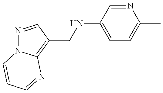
N1=CC(CNC2=CC=C(C)N=C2)=C2N1C=CC=N2
